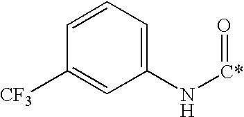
C1=CC=C(N[C*]=O)C=C1[CF3]
